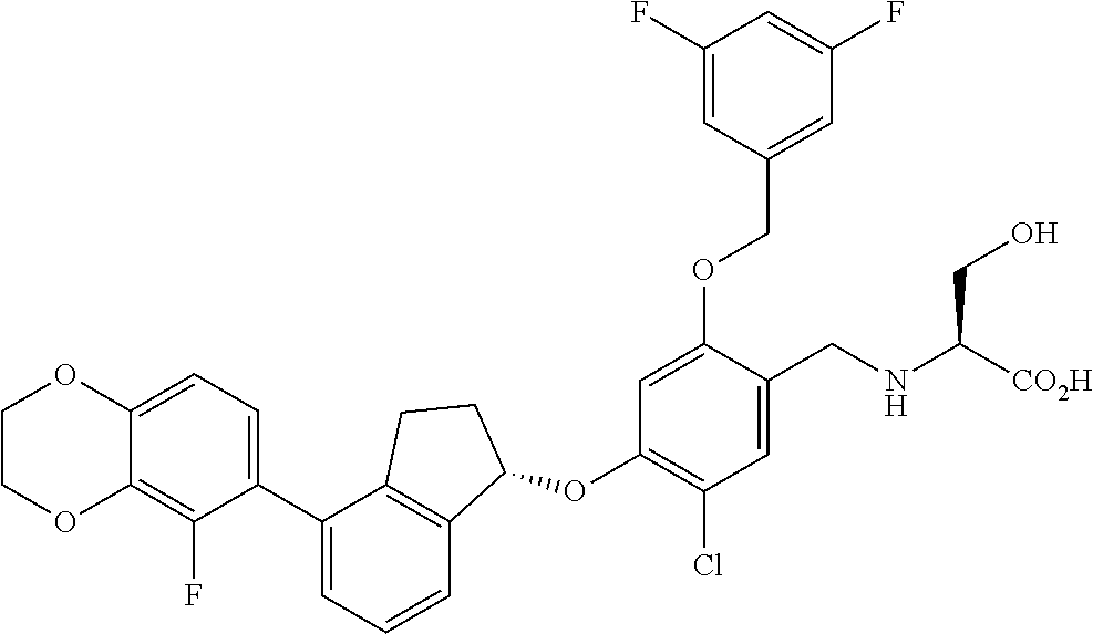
C1COC2=C(F)C(C3=CC=CC4=C3CCC4OC3=C(Cl)C=C(CNC([CO2H])CO)C(OCC4=CC(F)=CC(F)=C4)=C3)=CC=C2O1
